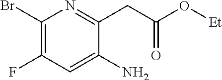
C1(Br)=C(F)C=C(N)C(CC(O[Et])=O)=N1
